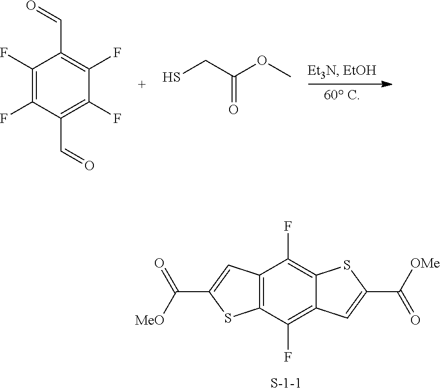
C1(F)=C(F)C(C=O)=C(F)C(F)=C1C=O.SCC(OC)=O.C12=C(C(F)=C3C(=C1F)SC(C([OMe])=O)=C3)SC(C([MeO])=O)=C2
